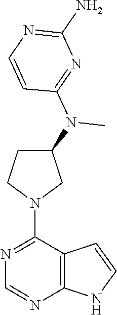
C12=C(C(N3CC(N(C)C4=NC(N)=NC=C4)CC3)=NC=N1)C=CN2
